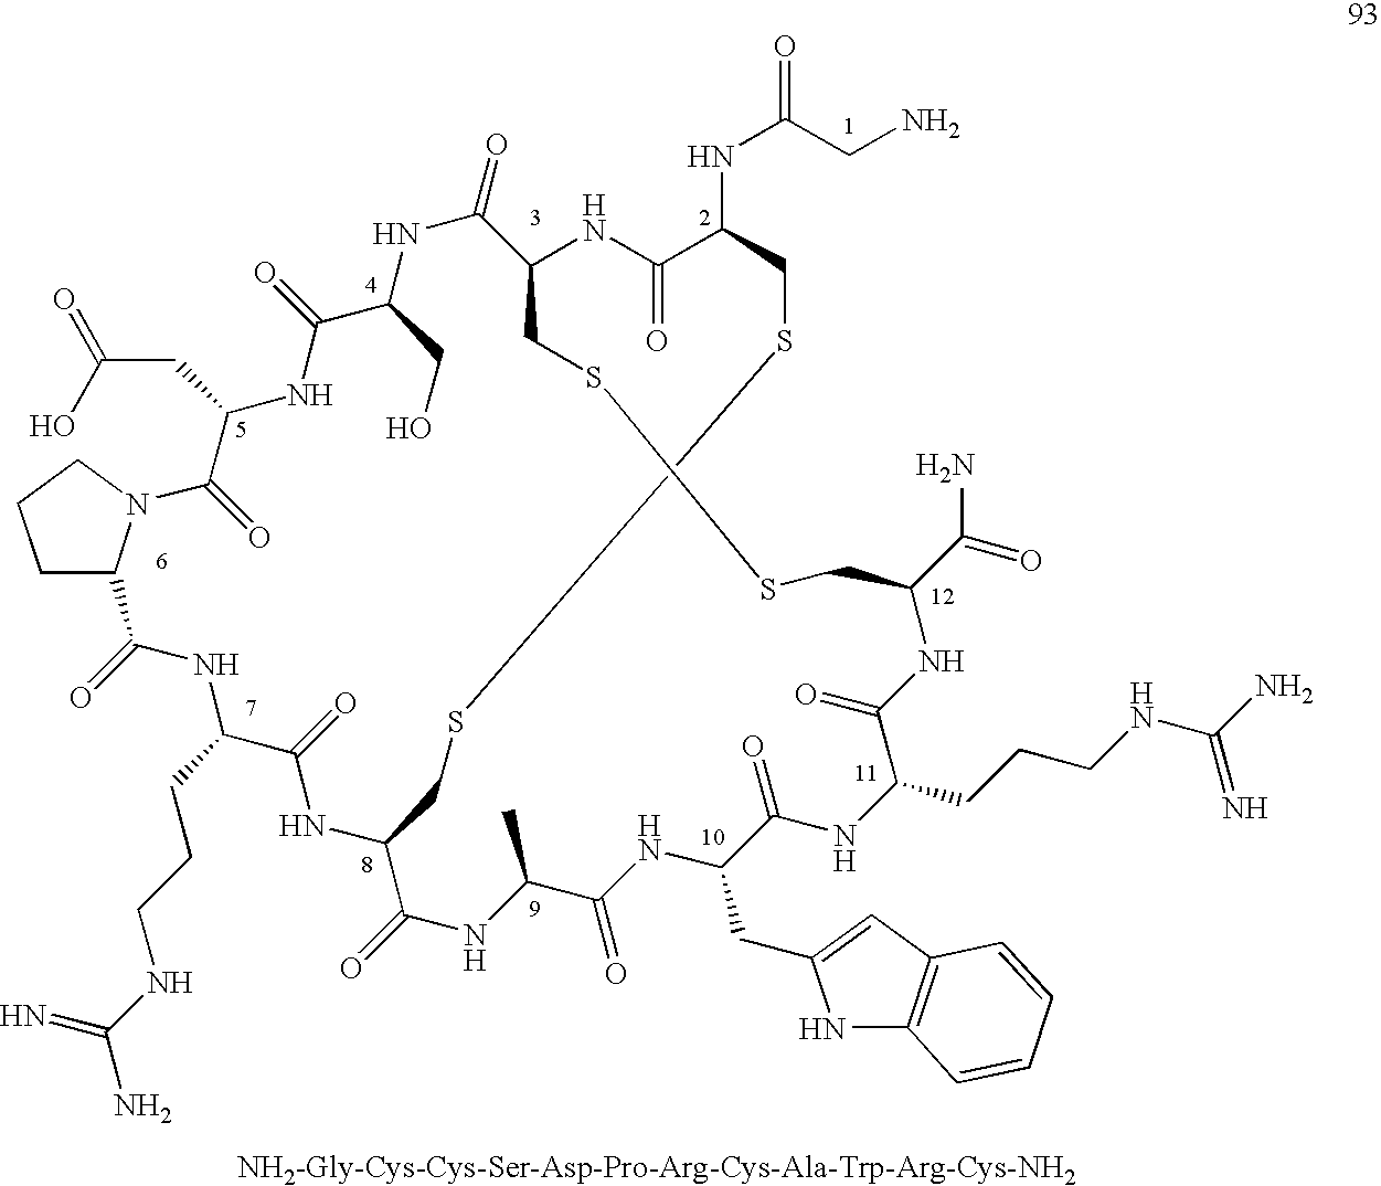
NCC(NC1CSSCC2NC(=O)C(CCCNC(=N)N)NC(=O)C3CCCN3C(=O)C(CC(O)=O)NC(=O)C(CO)NC(=O)C(NC1=O)CSSCC(C(=O)N)NC(=O)C(CCCNC(=N)N)NC(=O)C(CC1=CC3=C(N1)C=CC=C3)NC(=O)C(C)NC2=O)=O
